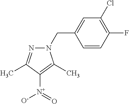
C1=C(CN2N=C(C)C([N+](=O)[O-])=C2C)C=CC(F)=C1Cl
